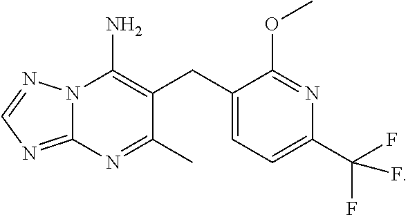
C1(CC2=C(N)N3C(=NC=N3)N=C2C)=CC=C(C(F)(F)F)N=C1OC
